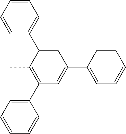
C1(C2=CC=CC=C2)=C(C)C(C2=CC=CC=C2)=CC(C2=CC=CC=C2)=C1
